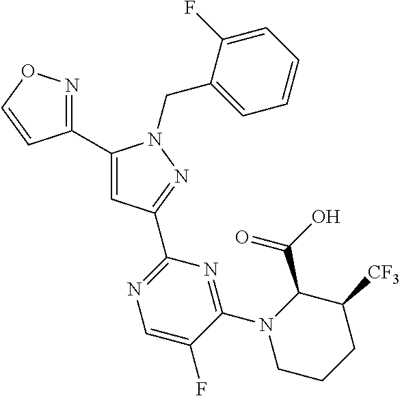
C1(C2=NOC=C2)=CC(C2=NC=C(F)C(N3CCCC([CF3])C3C(O)=O)=N2)=NN1CC1=CC=CC=C1F
